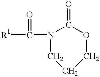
[R1]C(N1C(=O)OCCC1)=O
